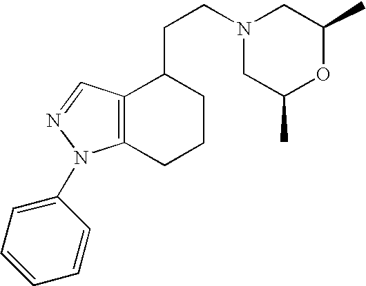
C12=C(N(C3=CC=CC=C3)N=C1)CCCC2CCN1CC(C)OC(C)C1
